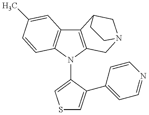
C12=C(N(C3=CSC=C3C3=CC=NC=C3)C3=C1C=C(C)C=C3)CN1CC2CC1
